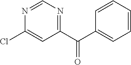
C1(C(C2=CC=CC=C2)=O)=NC=NC(Cl)=C1
